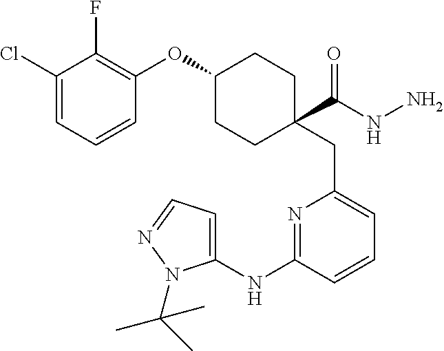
C1(OC2=C(F)C(Cl)=CC=C2)CCC(C(=O)NN)(CC2=CC=CC(NC3=CC=NN3C(C)(C)C)=N2)CC1
